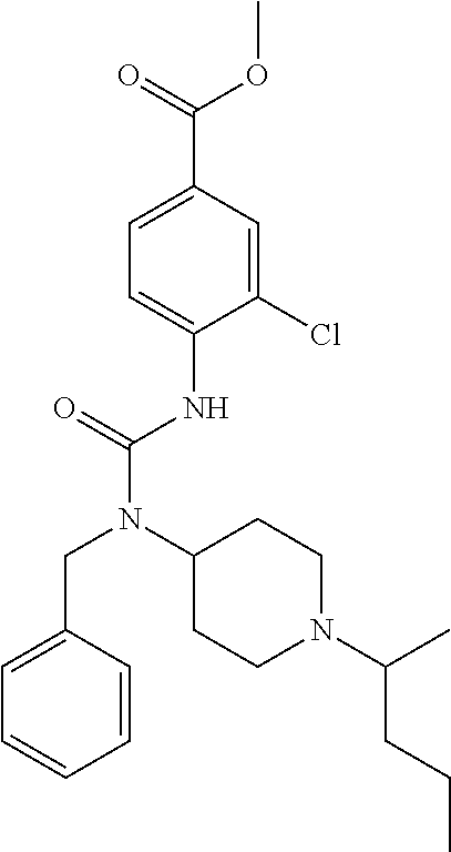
C1=C(C(=O)OC)C=C(Cl)C(NC(N(C2CCN(C(C)CCC)CC2)CC2=CC=CC=C2)=O)=C1
